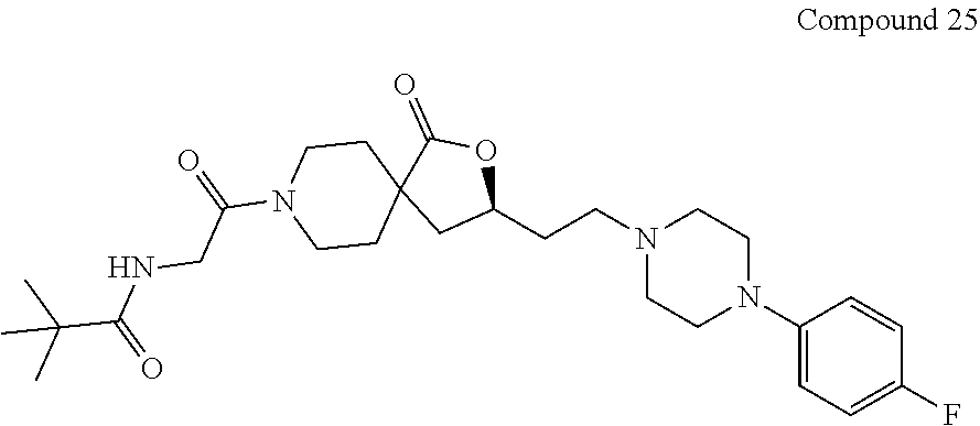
C1(N2CCN(CCC3OC(=O)C4(C3)CCN(C(CNC(C(C)(C)C)=O)=O)CC4)CC2)=CC=C(F)C=C1
